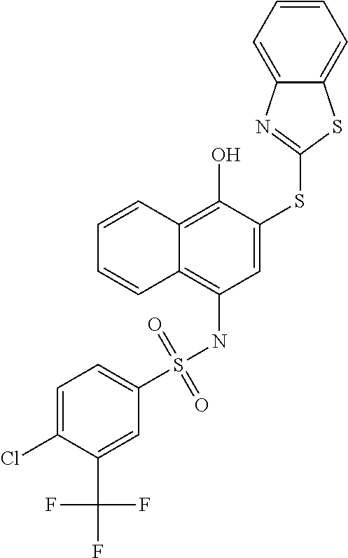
C1=CC2=C(O)C(SC3=NC4=CC=CC=C4S3)=CC(NS(=O)(=O)C3=CC=C(Cl)C(C(F)(F)F)=C3)=C2C=C1
